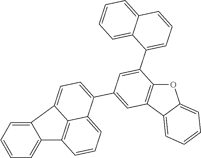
C12=CC=CC=C1C1=C3C(=CC=C1)C(C1=CC4=C(C(C5=CC=CC6=CC=CC=C56)=C1)OC1=CC=CC=C41)=CC=C23
